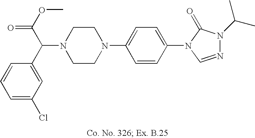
N1(C(C2=CC(Cl)=CC=C2)C(OC)=O)CCN(C2=CC=C(N3C=NN(C(C)C)C3=O)C=C2)CC1
